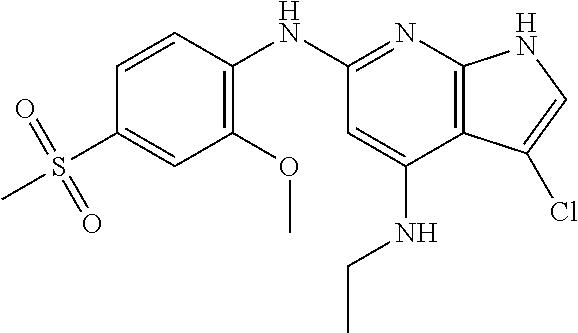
CS(C1=CC(OC)=C(NC2=NC3=C(C(NCC)=C2)C(Cl)=CN3)C=C1)(=O)=O
